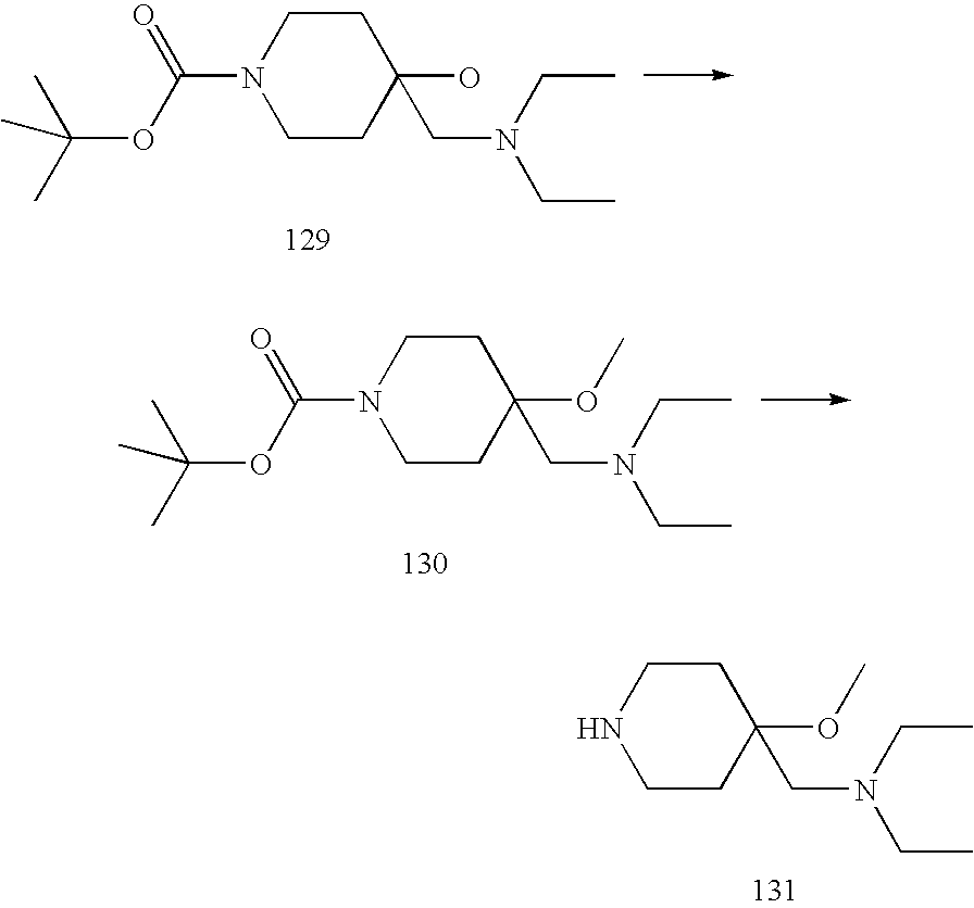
C1CC(OC)(CN(CC)CC)CCN1.C1CC(O)(CN(CC)CC)CCN1C(OC(C)(C)C)=O.C1CC(OC)(CN(CC)CC)CCN1C(OC(C)(C)C)=O
